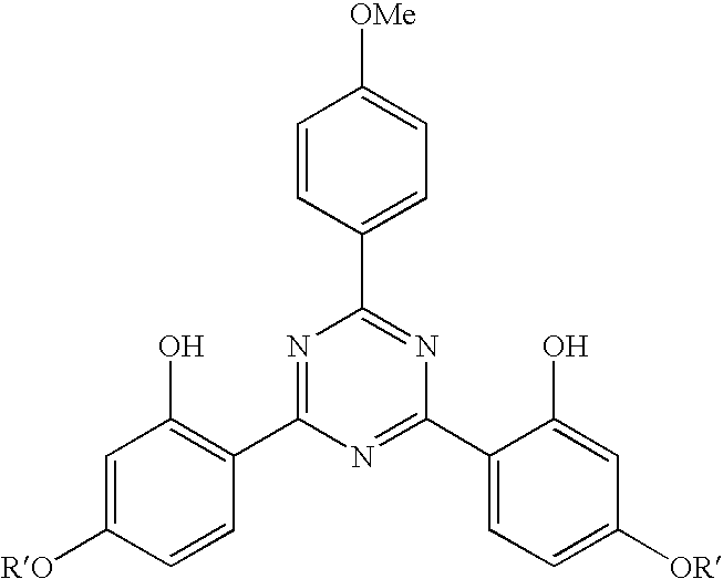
C1=CC(C2=NC(C3=CC=C([OR])C=C3O)=NC(C3=C(O)C=C([RO])C=C3)=N2)=CC=C1[OMe]
